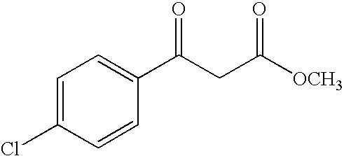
C1=C(Cl)C=CC(C(CC([OCH3])=O)=O)=C1
